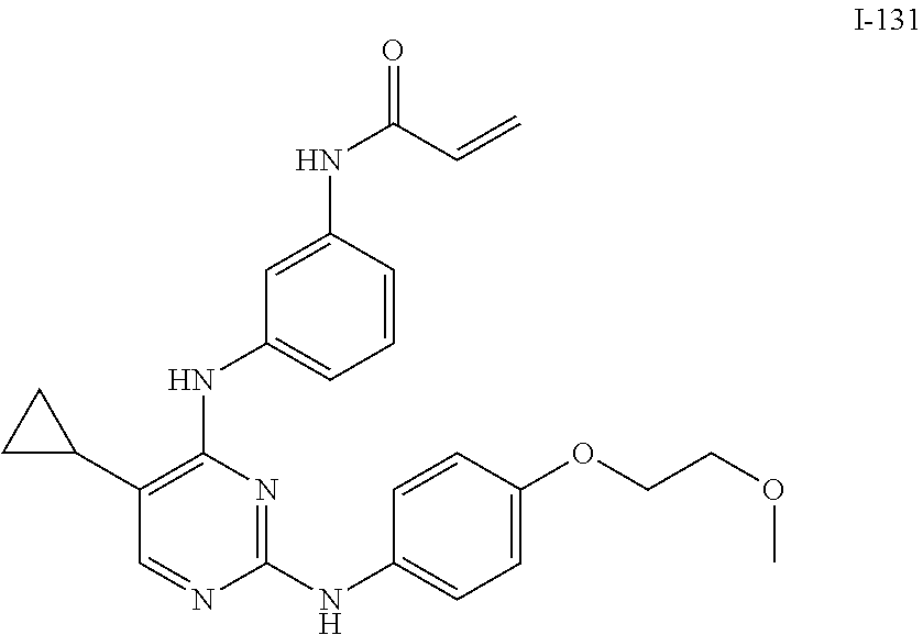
C1(C2CC2)=C(NC2=CC=CC(NC(=O)C=C)=C2)N=C(NC2=CC=C(OCCOC)C=C2)N=C1
